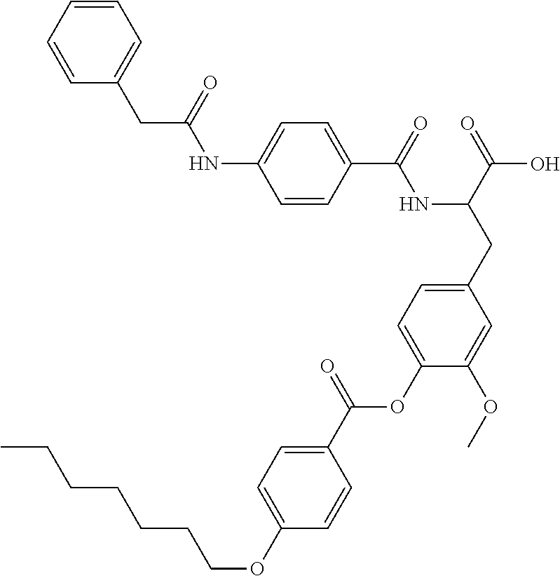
C1=CC(C(=O)NC(CC2=CC=C(OC(C3=CC=C(OCCCCCCC)C=C3)=O)C(OC)=C2)C(=O)O)=CC=C1NC(CC1=CC=CC=C1)=O
